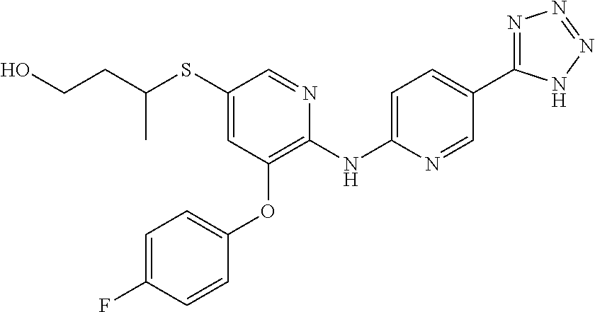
C1(SC(CCO)C)=CC(OC2=CC=C(F)C=C2)=C(NC2=CC=C(C3=NN=NN3)C=N2)N=C1
